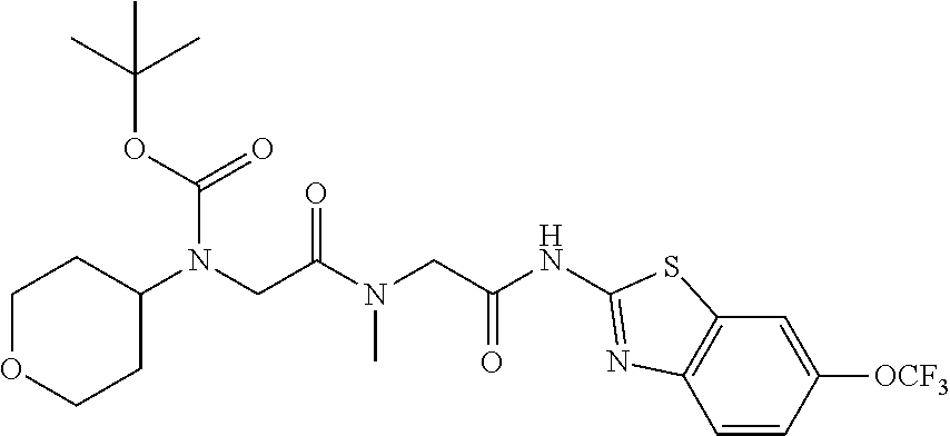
C(NC1=NC2=C(C=C([OCF3])C=C2)S1)(CN(C(CN(C1CCOCC1)C(OC(C)(C)C)=O)=O)C)=O
